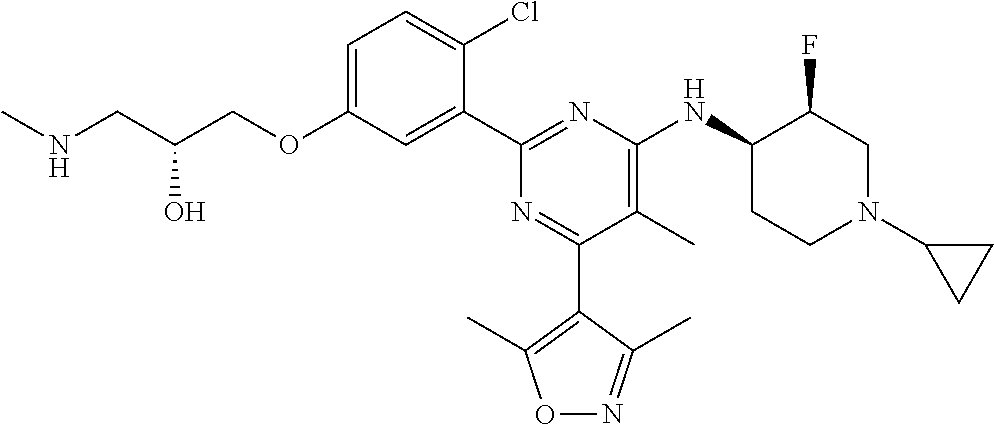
C1=C(OCC(CNC)O)C=C(C2=NC(NC3CCN(C4CC4)CC3F)=C(C)C(C3=C(C)ON=C3C)=N2)C(Cl)=C1
